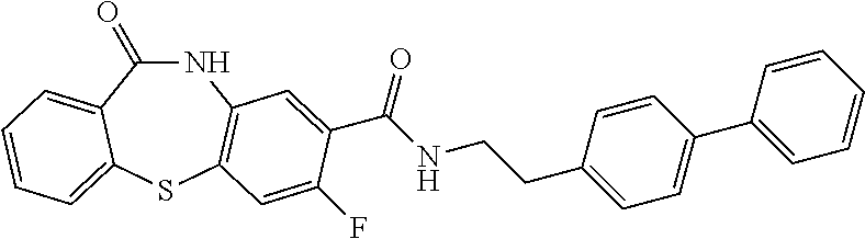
C1(=O)NC2=C(SC3=CC=CC=C13)C=C(F)C(C(NCCC1=CC=C(C3=CC=CC=C3)C=C1)=O)=C2
